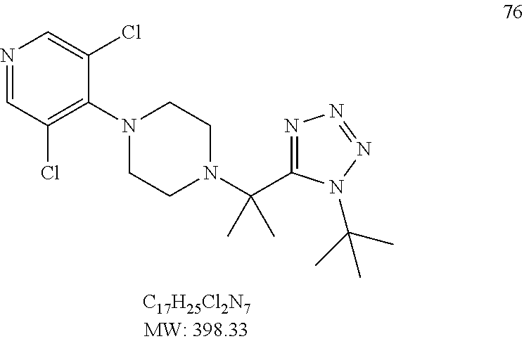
N1(C2=C(Cl)C=NC=C2Cl)CCN(C(C2=NN=NN2C(C)(C)C)(C)C)CC1
